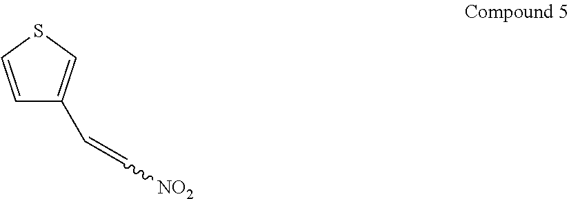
C1=CSC=C1C=C[NO2]
